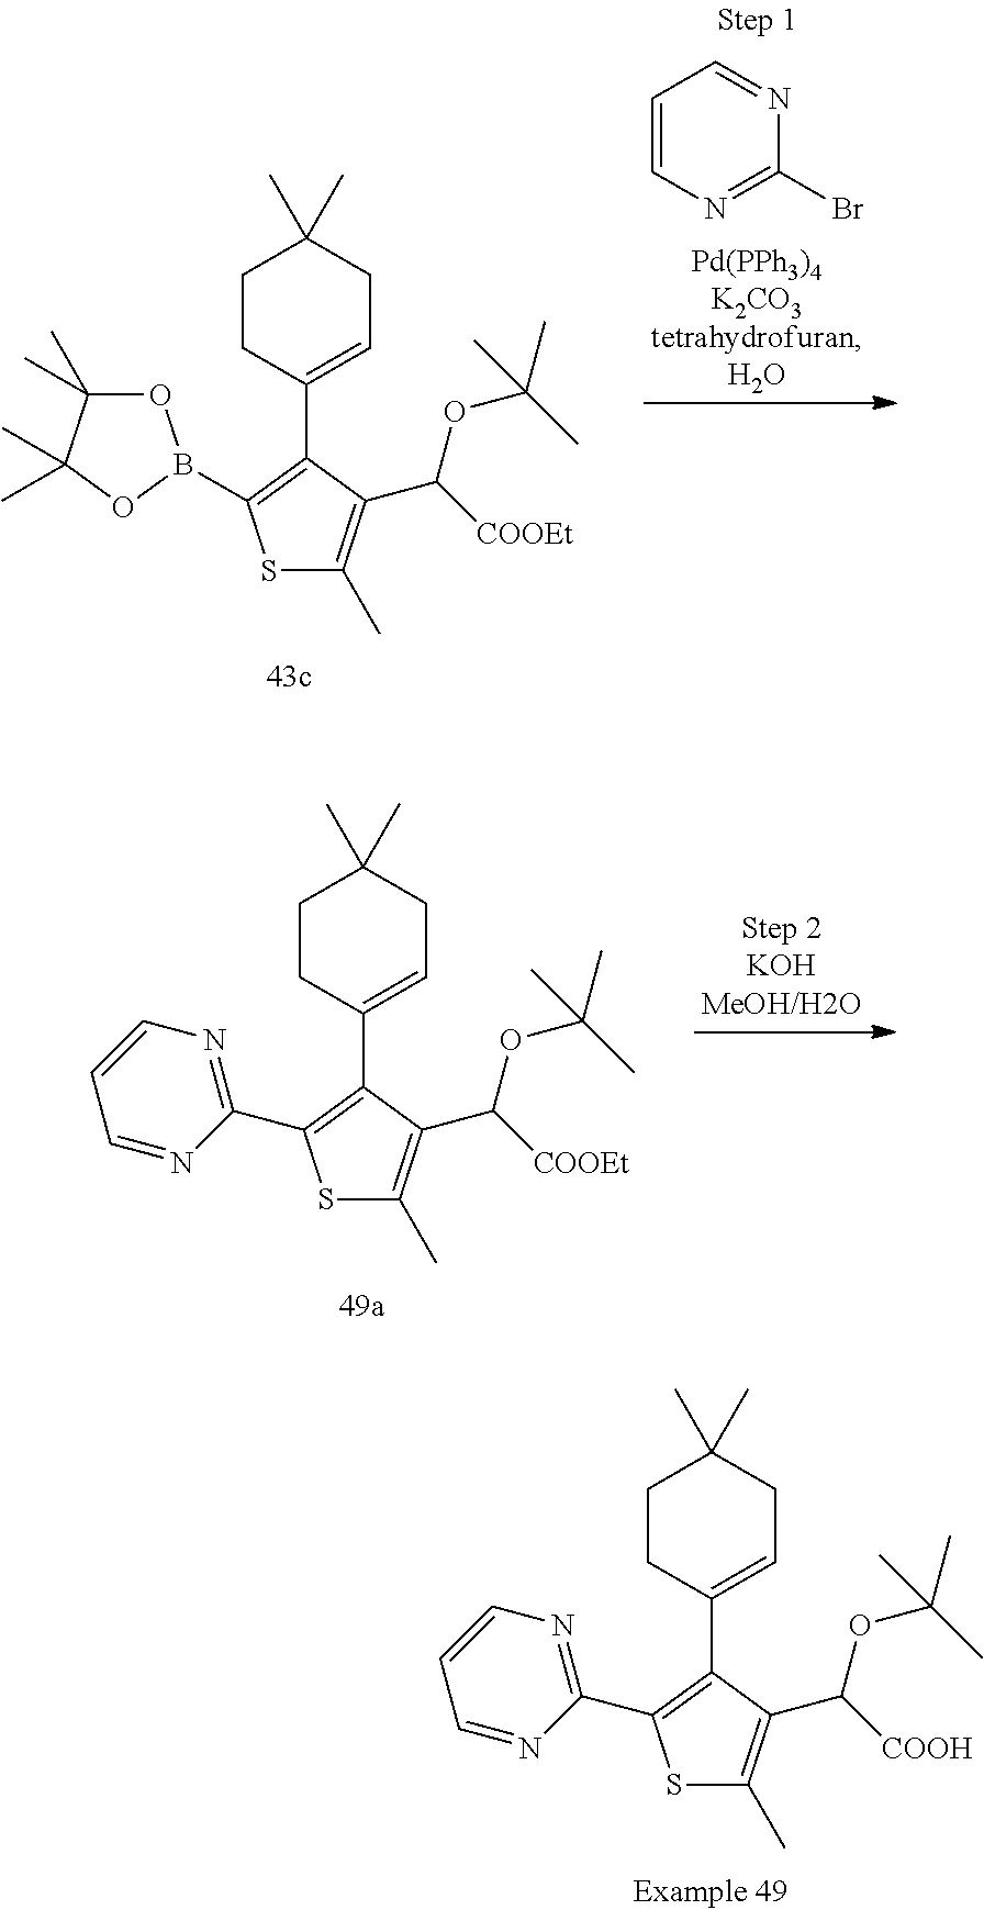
S1C(C)=C(C(OC(C)(C)C)[COOH])C(C2=CCC(C)(C)CC2)=C1C1=NC=CC=N1.C1=CN=C(Br)N=C1.O1C(C)(C)C(C)(C)OB1C1=C(C2=CCC(C)(C)CC2)C(C(OC(C)(C)C)[COOEt])=C(C)S1.S1C(C)=C(C(OC(C)(C)C)[COOEt])C(C2=CCC(C)(C)CC2)=C1C1=NC=CC=N1
